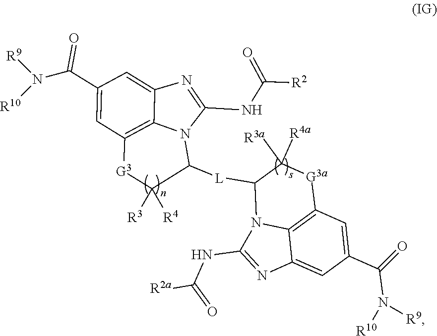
C1(C(N([R9])[R10])=O)=CC2=C3C(=C1)N=C(NC([R2])=O)N3C([L]C1C([R4a])([R3a])[G3a]C3=C4C(=CC(C(N([R10])[R9])=O)=C3)N=C(NC(=O)[R2a])N14)C([R3])([R4])[G3]2
